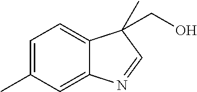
C1=C(C)C=C2C(=C1)C(C)(CO)C=N2
